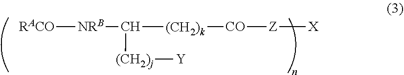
[RACO][NRB]C([(CH2)j][Y])[(CH2)k][CO][Z][X]
